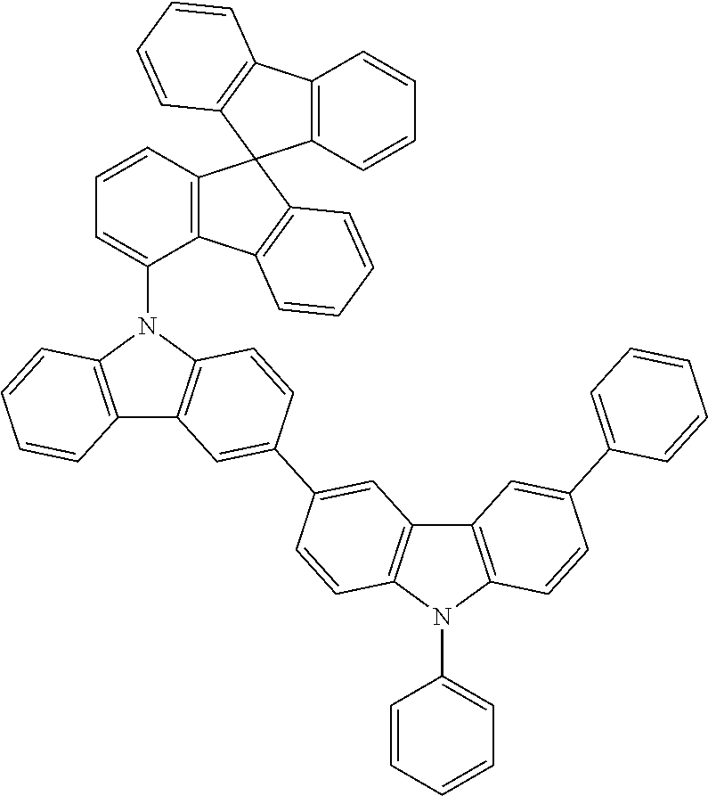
C12=C(N(C3=CC=CC4=C3C3=C(C45C4=C(C6=C5C=CC=C6)C=CC=C4)C=CC=C3)C3=C1C=C(C1=CC4=C(C=C1)N(C1=CC=CC=C1)C1=C4C=C(C4=CC=CC=C4)C=C1)C=C3)C=CC=C2
